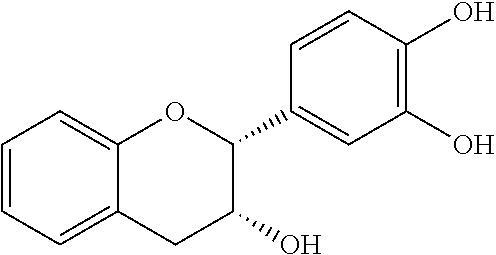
C1=CC=C2C(=C1)OC(C1=CC(O)=C(O)C=C1)C(O)C2
